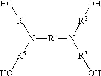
N([R1]N([R3]O)[R2]O)([R5]O)[R4]O
